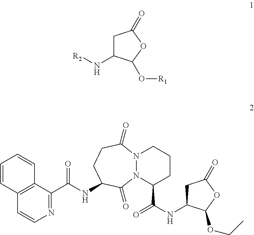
N(C1CC(=O)OC1O[R1])[R2].N1=C(C(NC2CCC(=O)N3N(C(C(NC4CC(=O)OC4OCC)=O)CCC3)C2=O)=O)C2=C(C=C1)C=CC=C2
